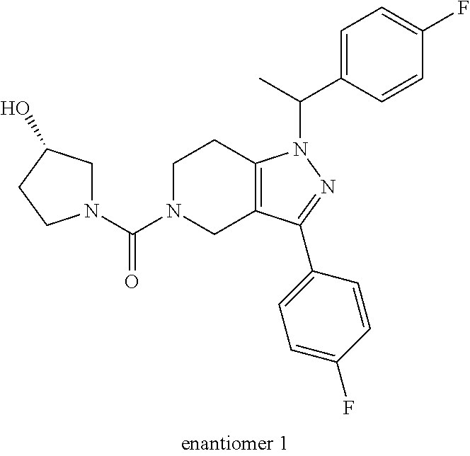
C1N(C(N2CC(O)CC2)=O)CC2=C(C1)N(C(C1=CC=C(F)C=C1)C)N=C2C1=CC=C(F)C=C1
